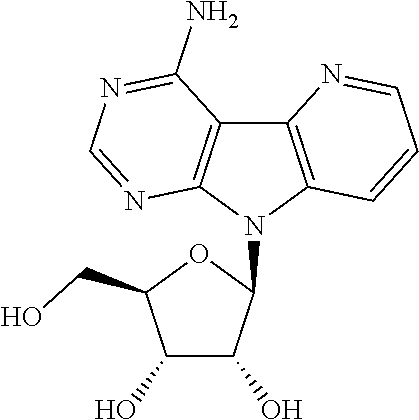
C1(O)C(O)C(N2C3=C(C4=C2N=CN=C4N)N=CC=C3)OC1CO
